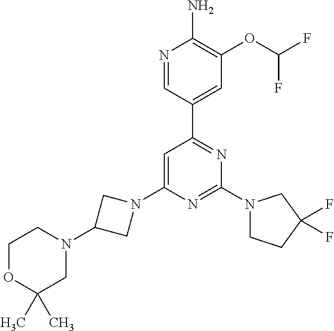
N1=CC(C2=NC(N3CCC(F)(F)C3)=NC(N3CC(N4CCOC(C)(C)C4)C3)=C2)=CC(OC(F)F)=C1N
